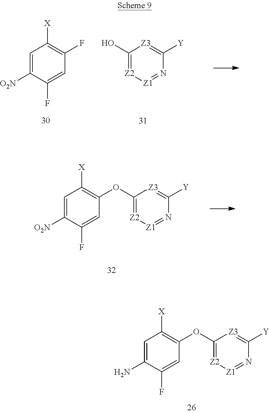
C1=C([O2N])C(F)=CC(F)=C1[X].C1(O)=[Z2][Z1]=NC([Y])=[Z3]1.C1=C(N)C(F)=CC(OC2=[Z2][Z1]=NC([Y])=[Z3]2)=C1[X].C1=C([O2N])C(F)=CC(OC2=[Z2][Z1]=NC([Y])=[Z3]2)=C1[X]
